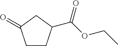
C1CC(C(OCC)=O)CC1=O
